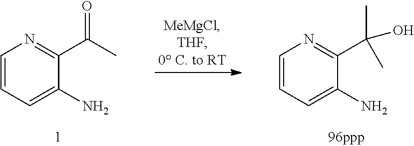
C1=CC=C(N)C(C(C)=O)=N1.C1=CC=C(N)C(C(C)(C)O)=N1
